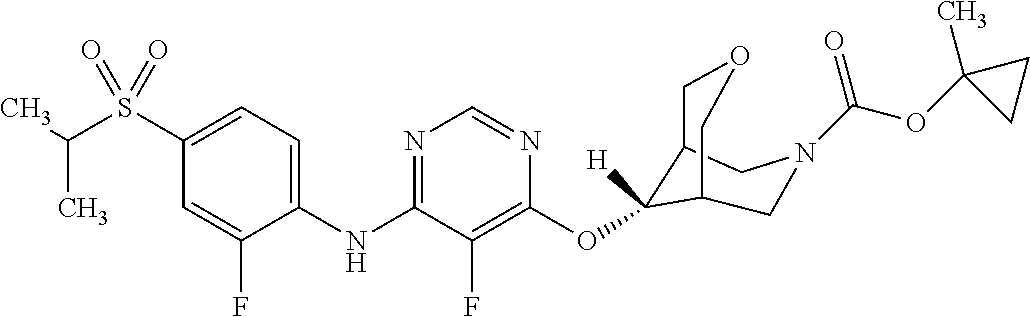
C1(NC2=NC=NC(OC3([H])C4COCC3CN(C(OC3(C)CC3)=O)C4)=C2F)=CC=C(S(C(C)C)(=O)=O)C=C1F
